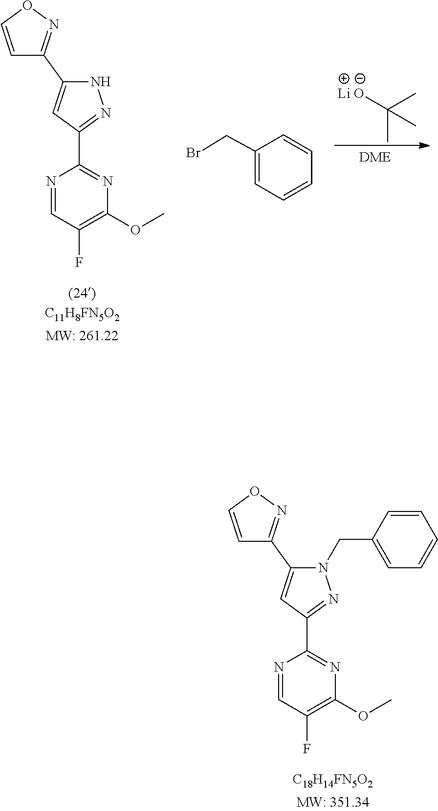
[C11H8FN5O2].O(C)C1=C(F)C=NC(C2=NNC(C3=NOC=C3)=C2)=N1.CC([Li O])(C)C.C(C1=CC=CC=C1)Br.O(C)C1=C(F)C=NC(C2=NN(CC3=CC=CC=C3)C(C3=NOC=C3)=C2)=N1.[C18H14FN5O2]
